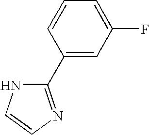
C1=C(F)C=C(C2=NC=CN2)C=C1
